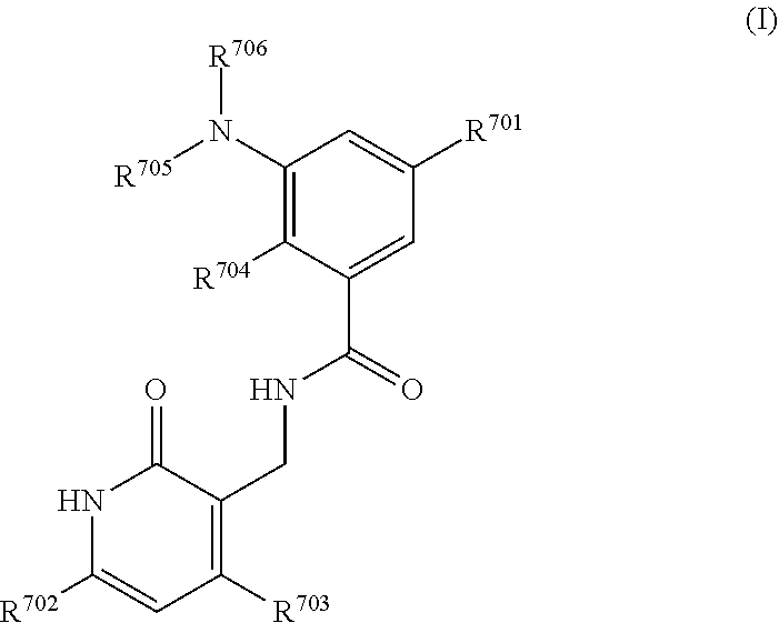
C1(N([R706])[R705])=C([R704])C(C(NCC2=C([R703])C=C([R702])NC2=O)=O)=CC([R701])=C1
